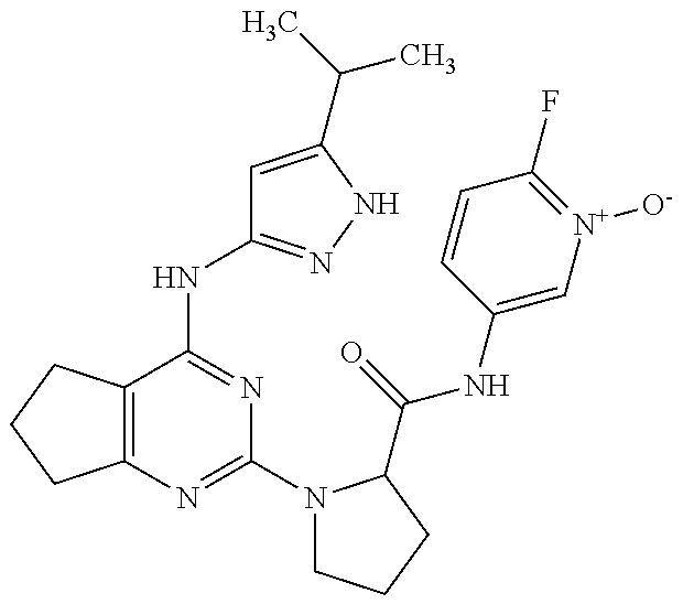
C12=C(C(NC3=NNC(C(C)C)=C3)=NC(N3CCCC3C(=O)NC3=C[N+]([O-])=C(F)C=C3)=N1)CCC2
